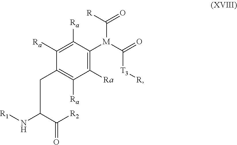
C1([Ra])=C([M](C([R])=O)C(=O)[T3][R])C([Ra])=C([Ra])C(CC(N[R1])C(=O)[R2])=C1[Ra]
